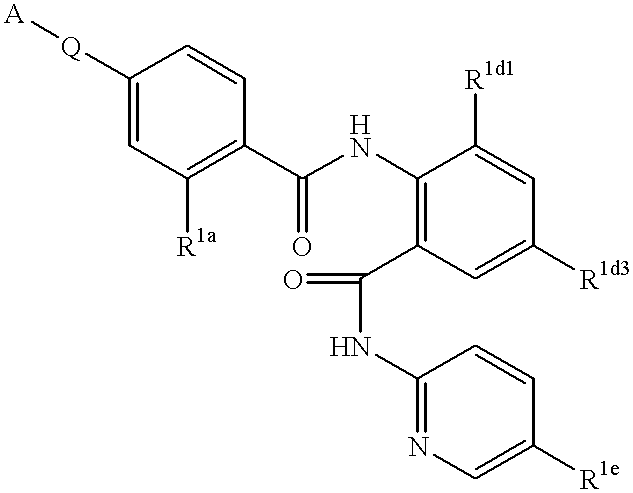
C1=C([Q][A])C=CC(C(NC2=C(C(NC3=NC=C([R1e])C=C3)=O)C=C([R1d3])C=C2[R1d1])=O)=C1[R1a]
